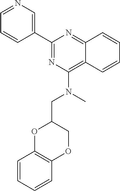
C1=CC2=NC(C3=CN=CC=C3)=NC(N(CC3OC4=C(OC3)C=CC=C4)C)=C2C=C1
